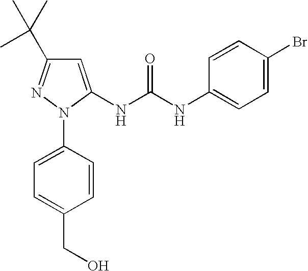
C1=C(NC(NC2=CC=C(Br)C=C2)=O)N(C2=CC=C(CO)C=C2)N=C1C(C)(C)C
